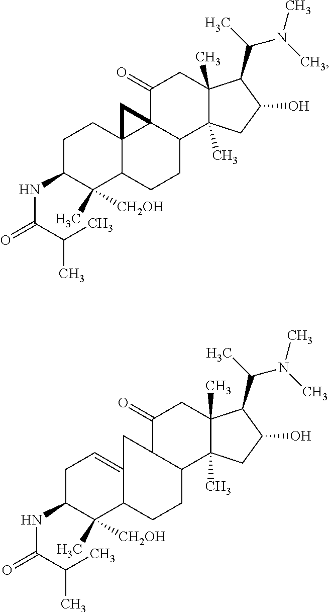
C1C(NC(C(C)C)=O)C(C)([CH2OH])C2C3(C1)C1(C(CC2)C2(C)C(C)(CC1=O)C(C(N(C)C)C)C(O)C2)C3.C1C(NC(C(C)C)=O)C(C)([CH2OH])C2C(=C1)CC1C(CC2)C2(C)C(C)(CC1=O)C(C(N(C)C)C)C(O)C2
